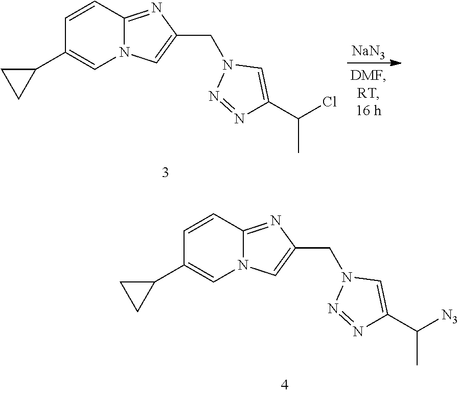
[NaN3].C1(C(Cl)C)=CN(CC2=CN3C(=N2)C=CC(C2CC2)=C3)N=N1.C1(C([N3])C)=CN(CC2=CN3C(=N2)C=CC(C2CC2)=C3)N=N1
